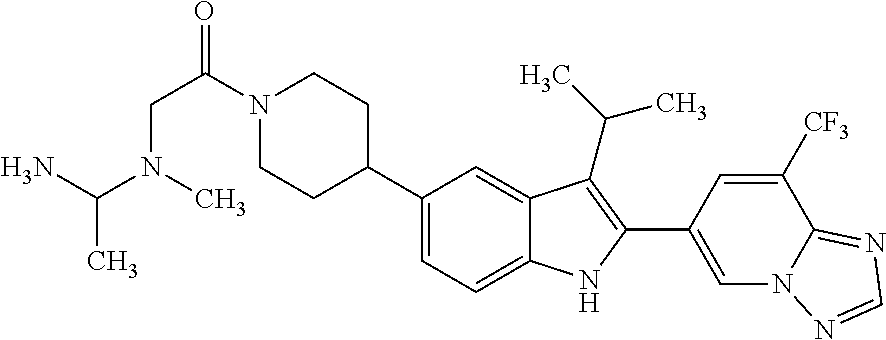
N1(C(CN(C(C)N)C)=O)CCC(C2=CC=C3C(=C2)C(C(C)C)=C(C2=CN4C(=NC=N4)C([CF3])=C2)N3)CC1
